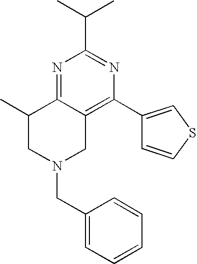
C1(C)CN(CC2=CC=CC=C2)CC2=C(C3=CSC=C3)N=C(C(C)C)N=C12
